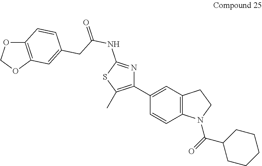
C1(C2=CC3=C(C=C2)N(C(=O)C2CCCCC2)CC3)=C(C)SC(NC(=O)CC2=CC3=C(C=C2)OCO3)=N1
